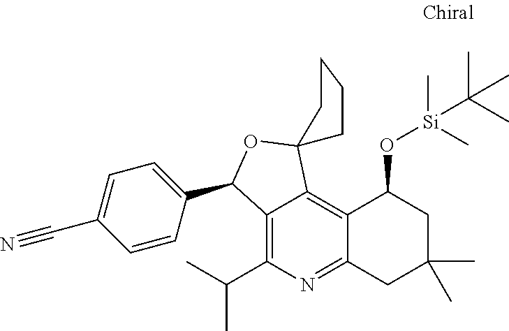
C12=C3C(=C(C(C)C)N=C1CC(C)(C)CC2O[Si](C)(C)C(C)(C)C)C(C1=CC=C(C#N)C=C1)OC31CCCC1
